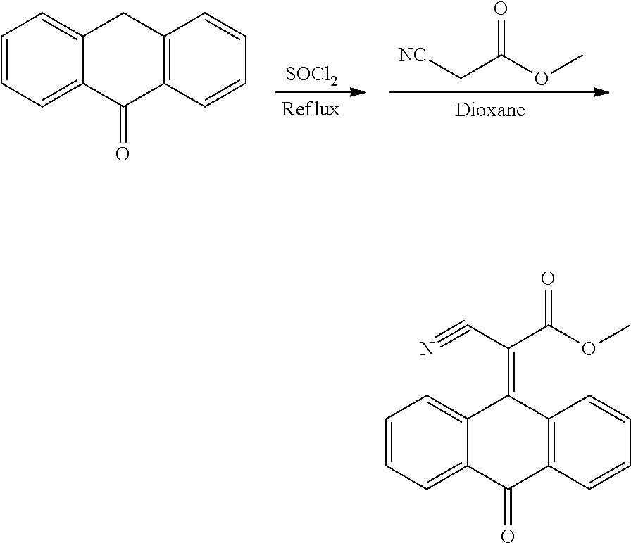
C1=CC=C2C(=C1)CC1=C(C2=O)C=CC=C1.[SOCl2].[NC]CC(OC)=O.C1=CC=C2C(=C1)C(=C(C(OC)=O)C#N)C1=C(C2=O)C=CC=C1
